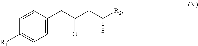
C1=C(CC(CC([R2])C)=O)C=CC([R1])=C1
